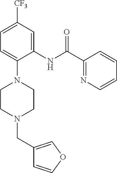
C1=C([CF3])C=C(NC(C2=NC=CC=C2)=O)C(N2CCN(CC3=COC=C3)CC2)=C1
